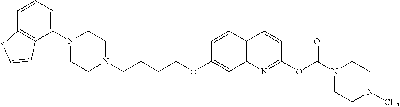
C1(N2CCN(CCCCOC3=CC4=C(C=C3)C=CC(OC(N3CCN(C)CC3)=O)=N4)CC2)=CC=CC2=C1C=CS2
